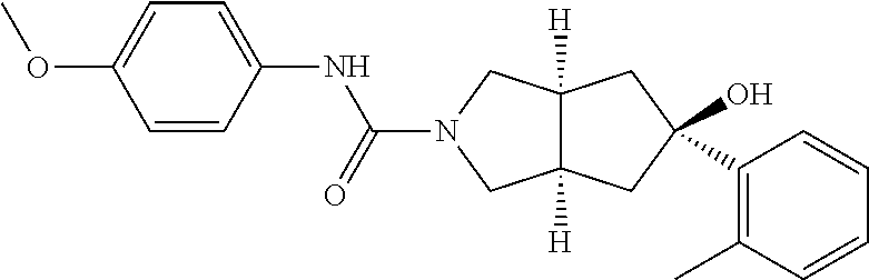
C1=CC=CC(C)=C1C1(O)CC2([H])C([H])(CN(C(NC3=CC=C(OC)C=C3)=O)C2)C1
